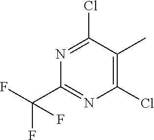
N1=C(Cl)C(C)=C(Cl)N=C1C(F)(F)F
